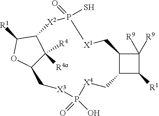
C1([R9])([R9])C2C(C1[R1])C[X4]P(=O)(O)[X3]CC1C([R4a])([R4])C(C([R1])O1)[X2]P(S)(=O)[X1]C2
